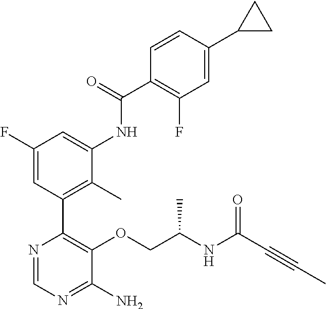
N1=CN=C(N)C(OCC(NC(C#CC)=O)C)=C1C1=C(C)C(NC(C2=C(F)C=C(C3CC3)C=C2)=O)=CC(F)=C1
